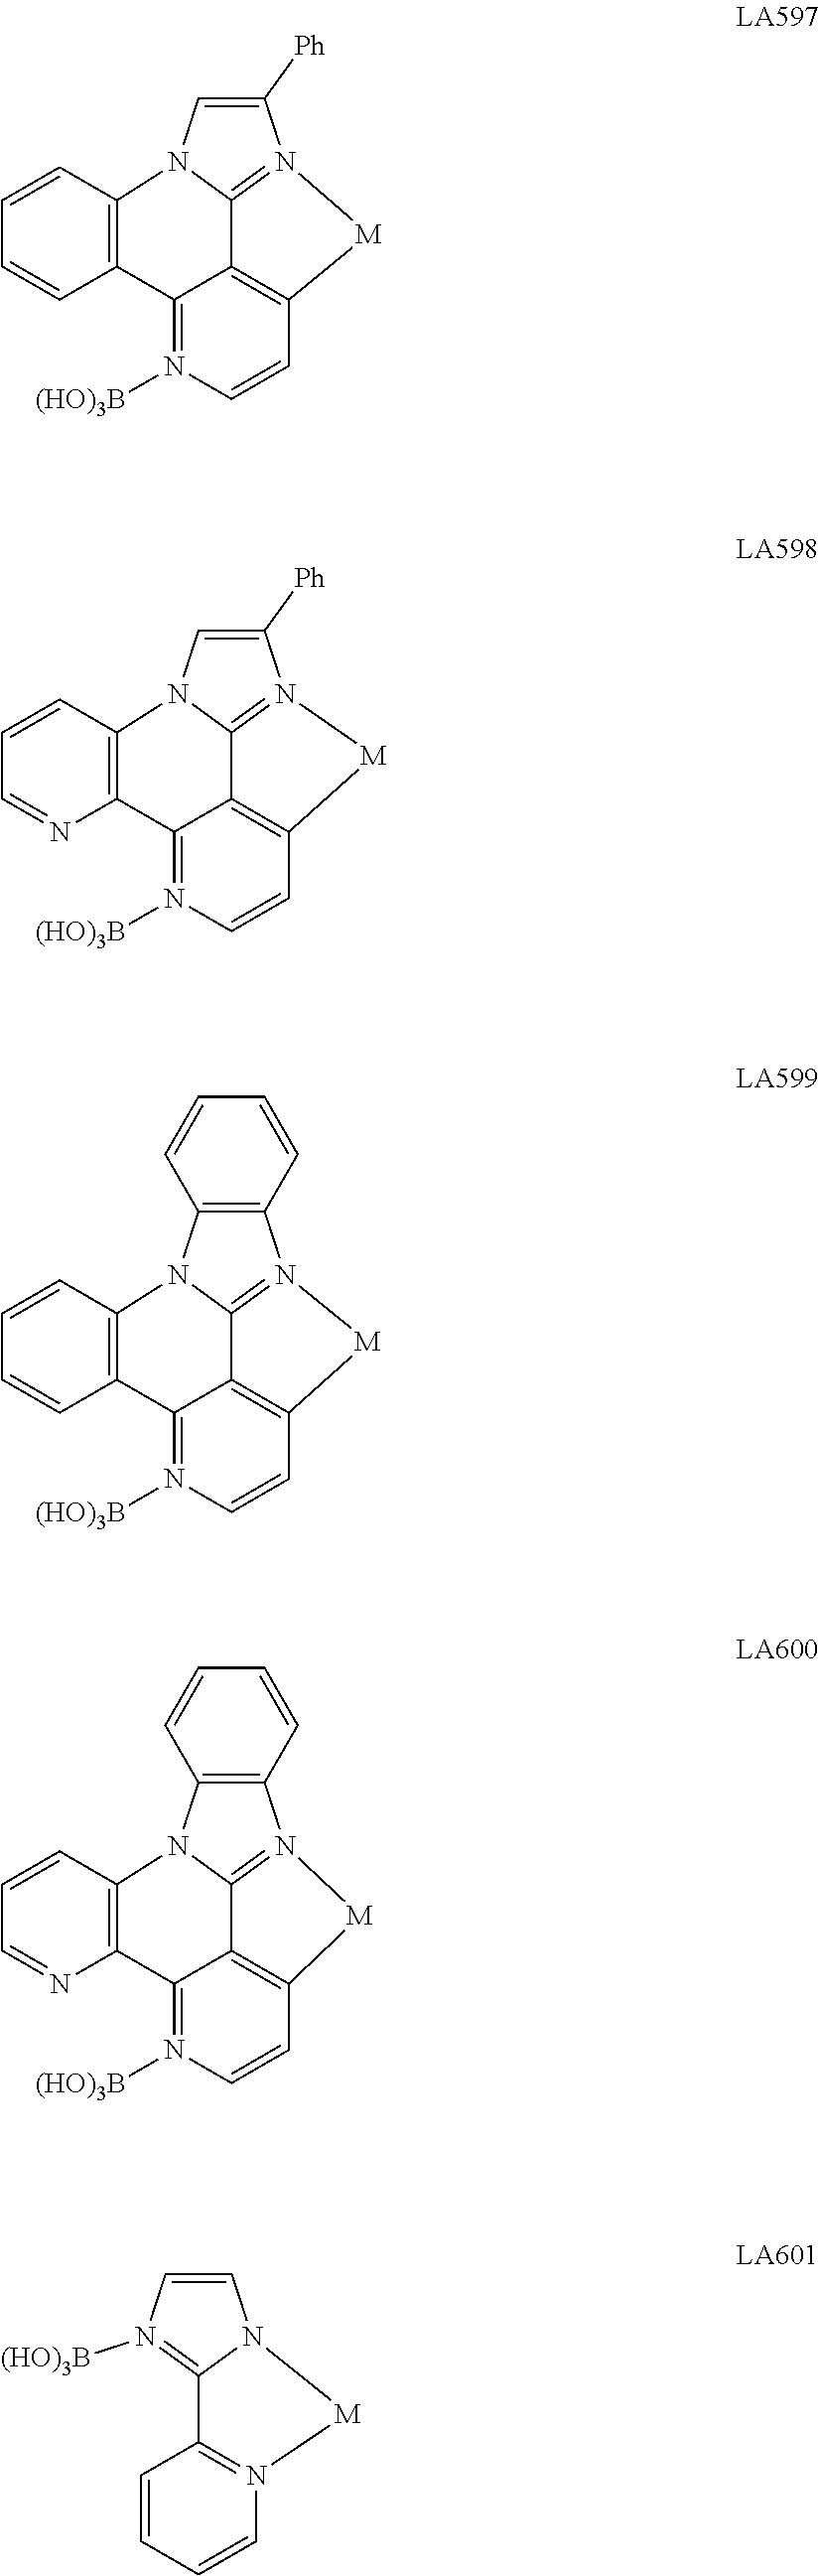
C1([Ph])=CN2C3=C(C=CC=C3)C3=N([(HO)3B])C=CC4=C3C2=N1[M]4.C12=C(N3C4=C(C=CC=C4)C4=N([(HO)3B])C=CC5=C4C3=N1[M]5)C=CC=C2.C1([Ph])=CN2C3=C(N=CC=C3)C3=N([(HO)3B])C=CC4=C3C2=N1[M]4.C12=C(N3C4=C(N=CC=C4)C4=N([(HO)3B])C=CC5=C4C3=N1[M]5)C=CC=C2.C1=CN([(HO)3B])=C2N1[M]N1=C2C=CC=C1
